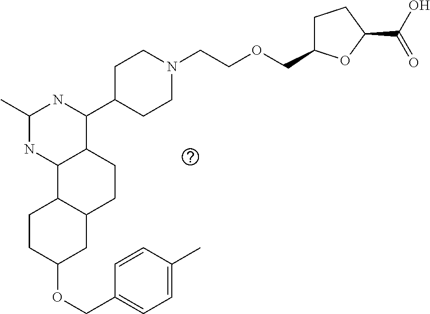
O(C1CC2C(CC1)C1C(CC2)C(C2CCN(CCOCC3CCC(C(O)=O)O3)CC2)NC(C)N1)CC1=CC=C(C)C=C1
